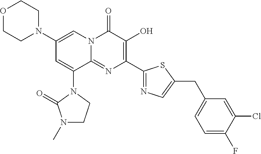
C1(N2CCOCC2)=CN2C(=NC(C3=NC=C(CC4=CC=C(F)C(Cl)=C4)S3)=C(O)C2=O)C(N2C(=O)N(C)CC2)=C1
